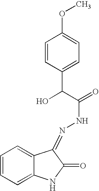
O(C1=CC=C(C(O)C(NN=C2C3=CC=CC=C3NC2=O)=O)C=C1)C
